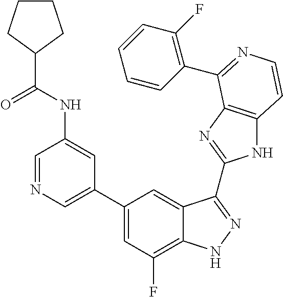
C1(C2=CN=CC(NC(C3CCCC3)=O)=C2)=CC(F)=C2C(=C1)C(C1=NC3=C(N1)C=CN=C3C1=C(F)C=CC=C1)=NN2
